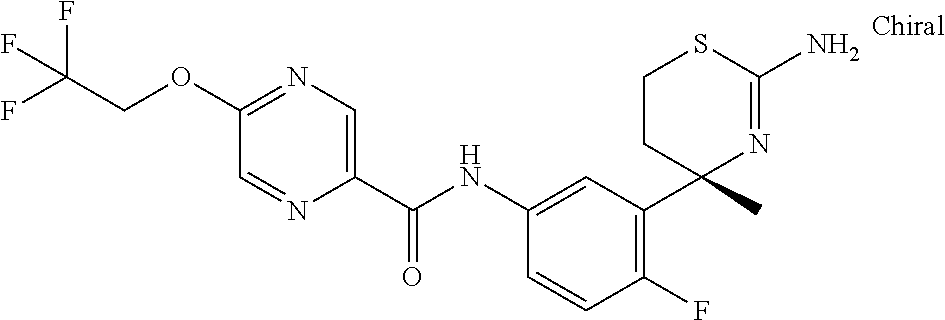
C1(NC(C2=CN=C(OCC(F)(F)F)C=N2)=O)=CC(C2(C)N=C(N)SCC2)=C(F)C=C1
